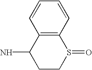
C12=C(C=CC=C1)S(=O)CCC2N
